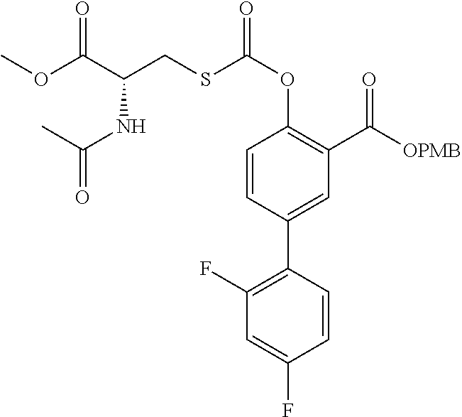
C1(C2=C(F)C=C(F)C=C2)=CC(C([OPMB])=O)=C(OC(SCC(C(OC)=O)NC(C)=O)=O)C=C1
